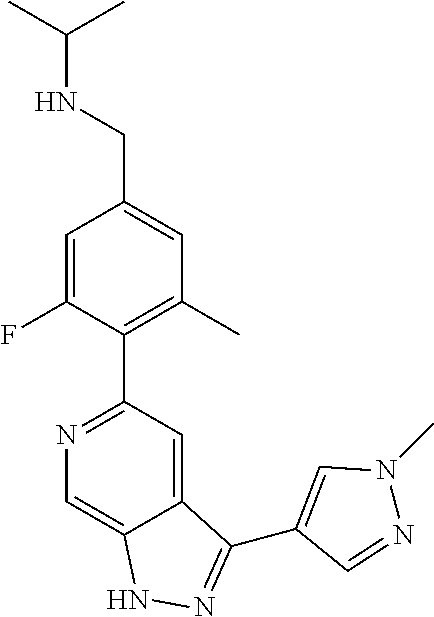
C(NCC1=CC(C)=C(C2=NC=C3C(=C2)C(C2=CN(C)N=C2)=NN3)C(F)=C1)(C)C
